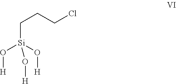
C([Si](O[H])(O[H])O[H])CCCl
